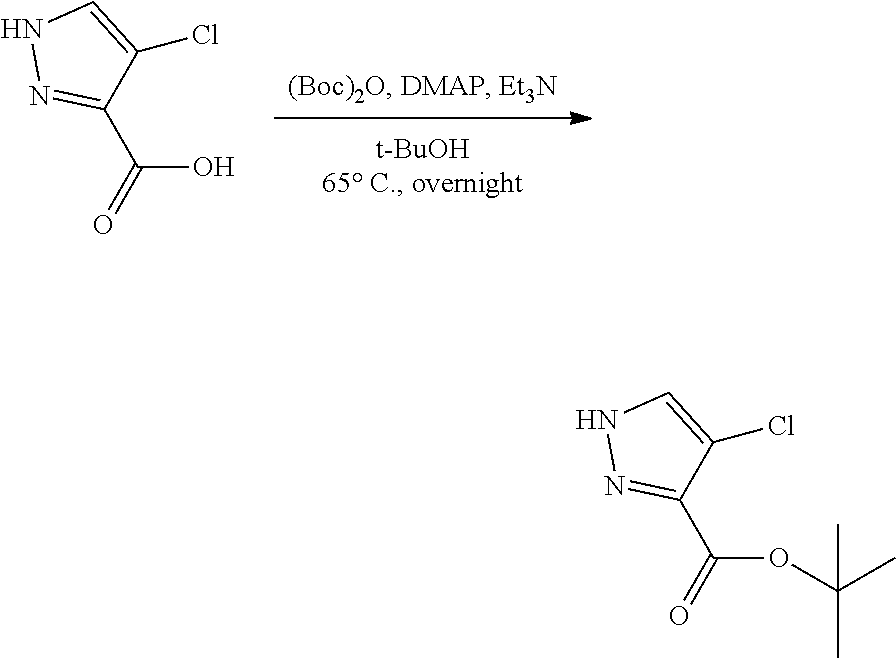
N1N=C(C(=O)O)C(Cl)=C1.N1N=C(C(=O)OC(C)(C)C)C(Cl)=C1
